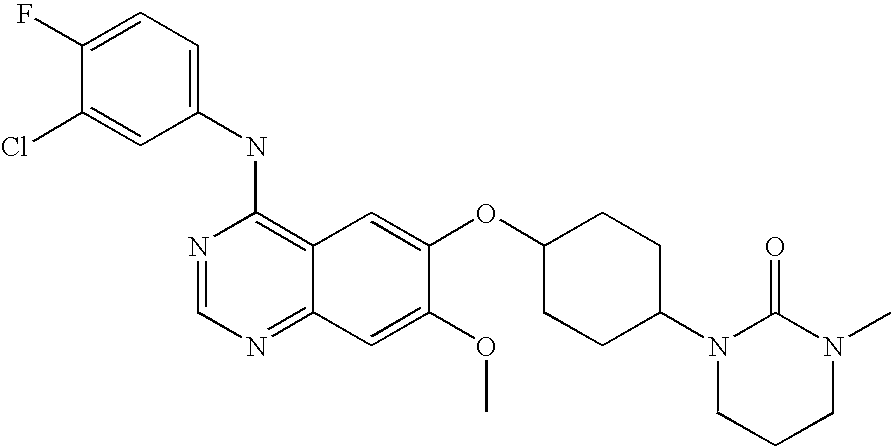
C1=C(Cl)C(F)=CC=C1NC1=C2C(=NC=N1)C=C(OC)C(OC1CCC(N3CCCN(C)C3=O)CC1)=C2
